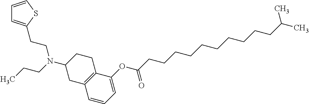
C1(OC(CCCCCCCCCCC(C)C)=O)=CC=CC2=C1CCC(N(CCC)CCC1=CC=CS1)C2
